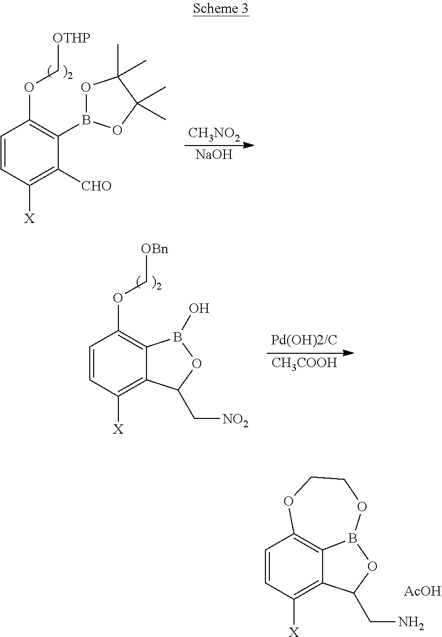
C1=CC([X])=C([CHO])C(B2OC(C)(C)C(C)(C)O2)=C1OC[OTHP].[CH3NO2].[NaOH].[CH3COOH].C1=CC([X])=C2C(=C1OC[OBn])B(O)OC2C[NO2].C1=CC([X])=C2C3=C1OCCOB3OC2CN.[AcOH]
